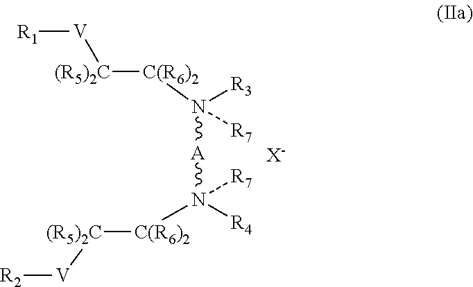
[R1][V][(R5)2C][C(R6)2]N([A]N([C(R6)2][(R5)2C][V][R2])([R4])[R7])([R3])[R7].[X-]
